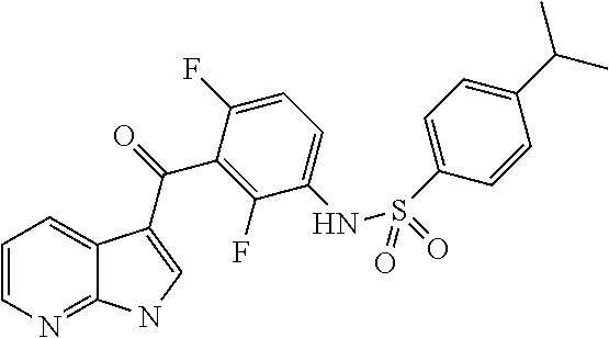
C1=CN=C2C(=C1)C(C(=O)C1=C(F)C(NS(C3=CC=C(C(C)C)C=C3)(=O)=O)=CC=C1F)=CN2
